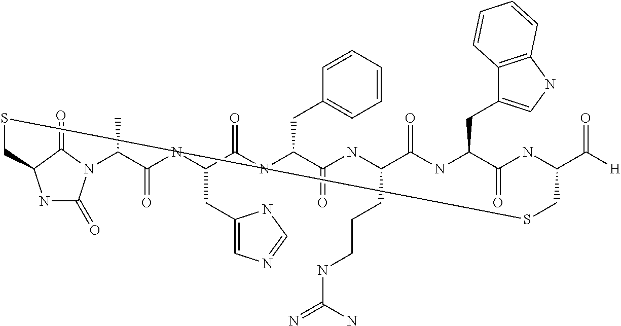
N1C(=O)N2C(=O)C1CSSCC(C([H])=O)NC(=O)C(CC1=CNC3=C1C=CC=C3)NC(=O)C(CCCNC(N)=N)NC(=O)C(CC1=CC=CC=C1)NC(=O)C(CC1=CN=CN1)NC(=O)C2C
